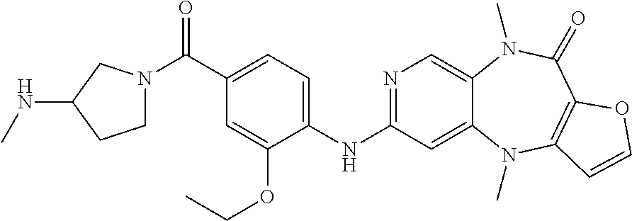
N1=C(NC2=CC=C(C(=O)N3CCC(NC)C3)C=C2OCC)C=C2C(=C1)N(C)C(=O)C1=C(N2C)C=CO1
